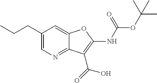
C1(CCC)=CN=C2C(=C1)OC(NC(OC(C)(C)C)=O)=C2C(=O)O
